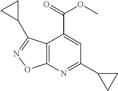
C12=C(N=C(C3CC3)C=C1C(=O)OC)ON=C2C1CC1
